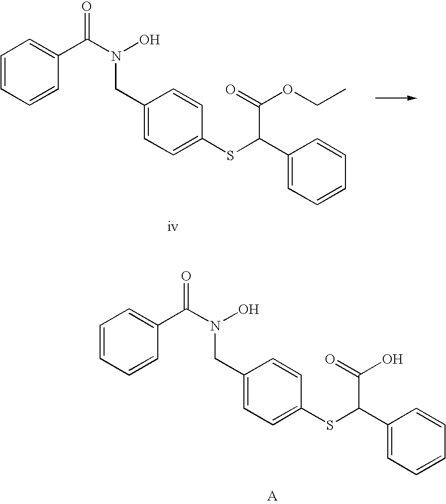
C1(C(SC2=CC=C(CN(C(C3=CC=CC=C3)=O)O)C=C2)C(=O)OCC)=CC=CC=C1.C1(C(SC2=CC=C(CN(C(C3=CC=CC=C3)=O)O)C=C2)C(=O)O)=CC=CC=C1
